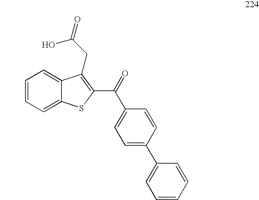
C1=CC=C2C(=C1)C(CC(=O)O)=C(C(=O)C1=CC=C(C3=CC=CC=C3)C=C1)S2
